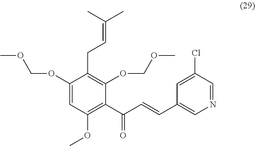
C1(OCOC)=CC(OC)=C(C(C=CC2=CN=CC(Cl)=C2)=O)C(OCOC)=C1CC=C(C)C
